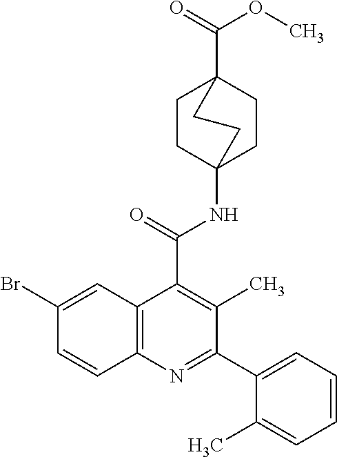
C1CC2(NC(C3=C(C)C(C4=CC=CC=C4C)=NC4=C3C=C(Br)C=C4)=O)CCC1(C(=O)OC)CC2
